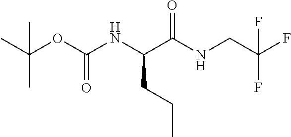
CC(C)(OC(NC(C(NCC(F)(F)F)=O)CCC)=O)C
